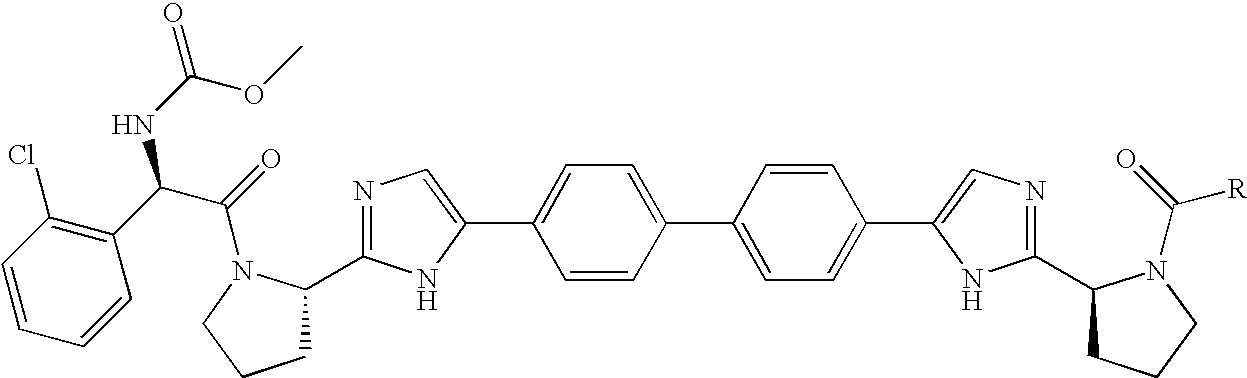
C1=CC(C2=CC=C(C3=CN=C(C4CCCN4C(=O)[R])N3)C=C2)=CC=C1C1=CN=C(C2CCCN2C(C(C2=C(Cl)C=CC=C2)NC(=O)OC)=O)N1
